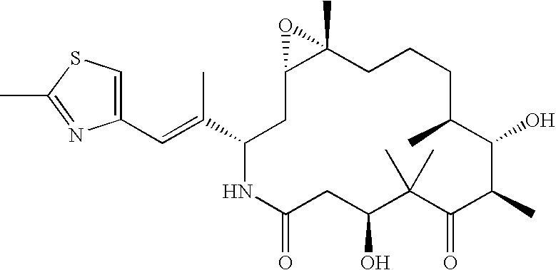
N1C(C(=CC2=CSC(C)=N2)C)CC2C(C)(CCCC(C)C(O)C(C)C(=O)C(C)(C)C(O)CC1=O)O2
